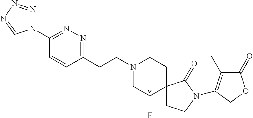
N1(C2=NN=C(CCN3CC(F)C4(CC3)CCN(C3=C(C)C(=O)OC3)C4=O)C=C2)N=NN=C1
